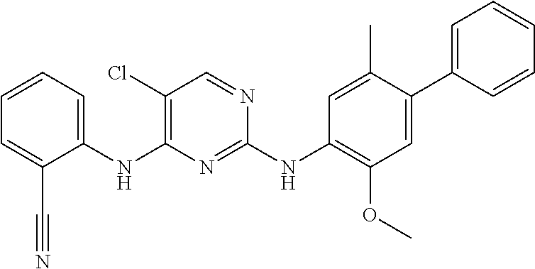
C1(NC2=C(Cl)C=NC(NC3=C(OC)C=C(C4=CC=CC=C4)C(C)=C3)=N2)=CC=CC=C1C#N
